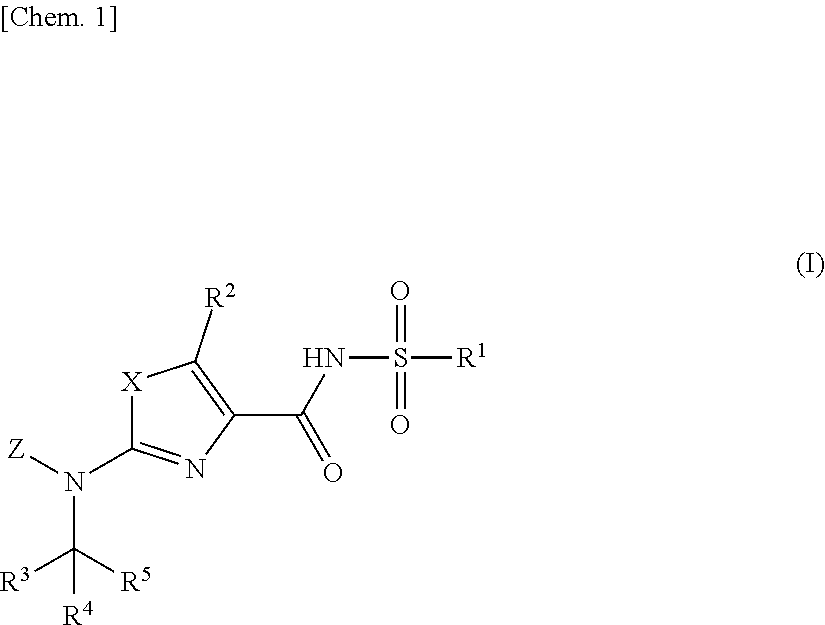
[X]1C(N([Z])C([R5])([R3])[R4])=NC(C(NS(=O)(=O)[R1])=O)=C1[R2]
